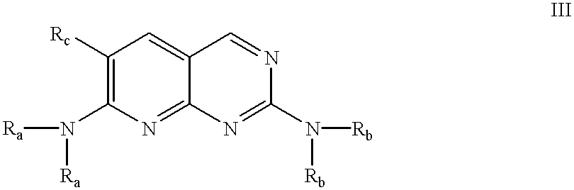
C1([Rc])=C(N([Ra])[Ra])N=C2C(=C1)C=NC(N([Rb])[Rb])=N2
